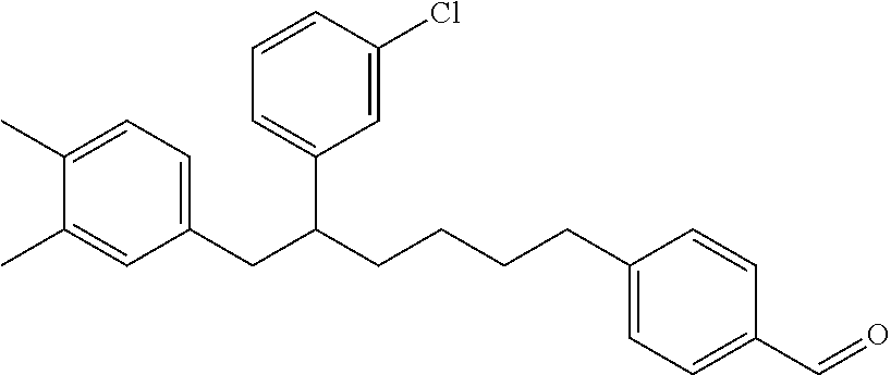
C1(C)=CC=C(CC(CCCCC2=CC=C(C=O)C=C2)C2=CC=CC(Cl)=C2)C=C1C
